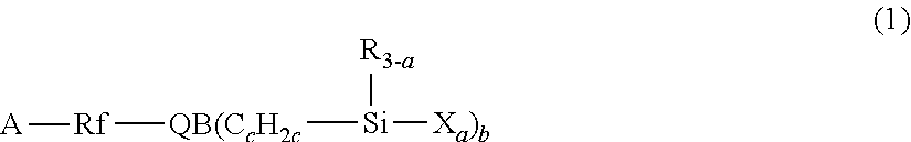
[Si]([Xa)b])([R3-a])[QB(CcH2c][Rf][A]
